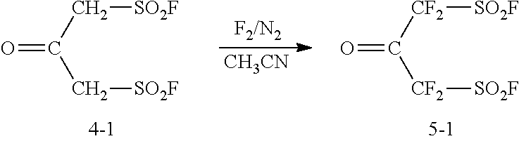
[F2/N2].O=C([CF2][SO2F])[CF2][SO2F].[CH3CN].O=C(C[SO2F])C[SO2F]
